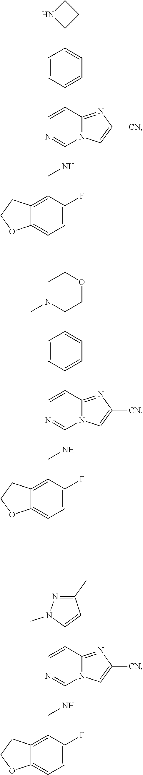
C1=C(C2=CC=C(C3CCN3)C=C2)C2=NC([CN])=CN2C(NCC2=C3C(=CC=C2F)OCC3)=N1.C1=C(C2=CC=C(C3COCCN3C)C=C2)C2=NC([CN])=CN2C(NCC2=C3C(=CC=C2F)OCC3)=N1.C1=C(C2=CC(C)=NN2C)C2=NC([CN])=CN2C(NCC2=C3C(=CC=C2F)OCC3)=N1
